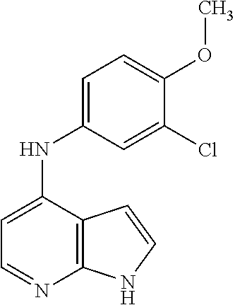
C1=C(NC2=CC=C(OC)C(Cl)=C2)C2=C(N=C1)NC=C2
